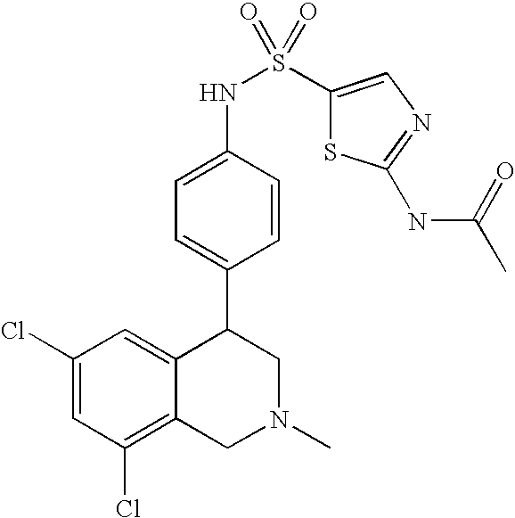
C1(Cl)=CC(Cl)=C2C(=C1)C(C1=CC=C(NS(=O)(=O)C3=CN=C(NC(C)=O)S3)C=C1)CN(C)C2
